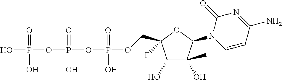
C1(O)C(C)(O)C(N2C=CC(N)=NC2=O)OC1(F)COP(OP(OP(O)(O)=O)(O)=O)(O)=O
